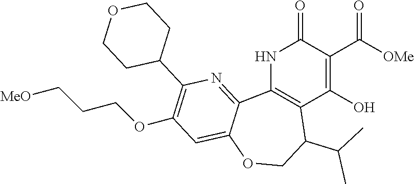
N1C2=C(C(O)=C(C([OMe])=O)C1=O)C(C(C)C)COC1=CC(OCCC[MeO])=C(C3CCOCC3)N=C21
